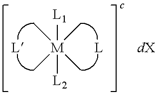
[L1][M](C)(C)(C)(C)[L2].[L].[L].[dX]
